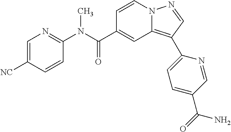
C1=CN2C(=C(C3=CC=C(C(N)=O)C=N3)C=N2)C=C1C(N(C1=NC=C([NC])C=C1)C)=O
